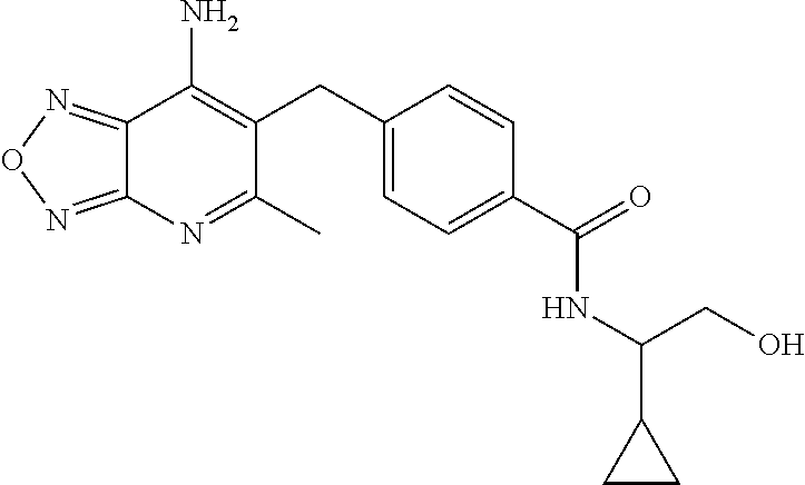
C12=NON=C1N=C(C)C(CC1=CC=C(C(NC(CO)C3CC3)=O)C=C1)=C2N
